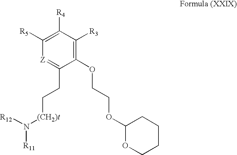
C1(OCCOC2OCCCC2)=C([R3])C([R4])=C([R5])[Z]=C1CC[(CH2)t]N([R11])[R12]
